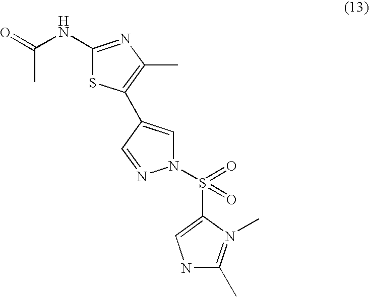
O=C(NC1=NC(C)=C(C2=CN(S(=O)(C3=CNC(C)=N3C)=O)N=C2)S1)C
